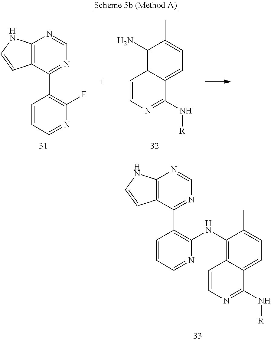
C12=C(C(C3=C(NC4=C5C(=CC=C4C)C(N[R])=NC=C5)N=CC=C3)=NC=N1)C=CN2.C12=C(C(C3=C(F)N=CC=C3)=NC=N1)C=CN2.NC1=C2C(=CC=C1C)C(N[R])=NC=C2
